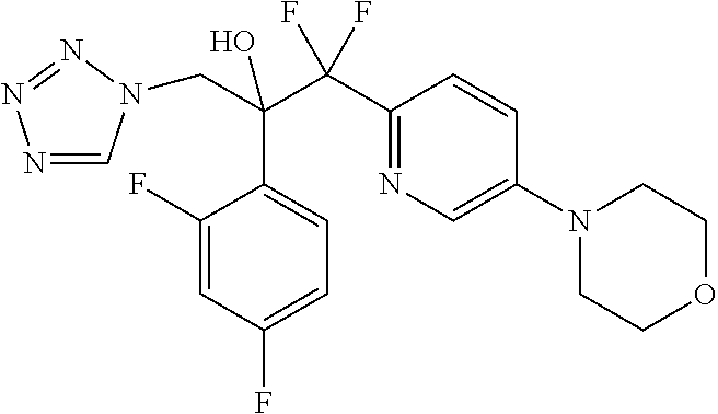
N1=CN(CC(C(C2=NC=C(N3CCOCC3)C=C2)(F)F)(O)C2=CC=C(F)C=C2F)N=N1
